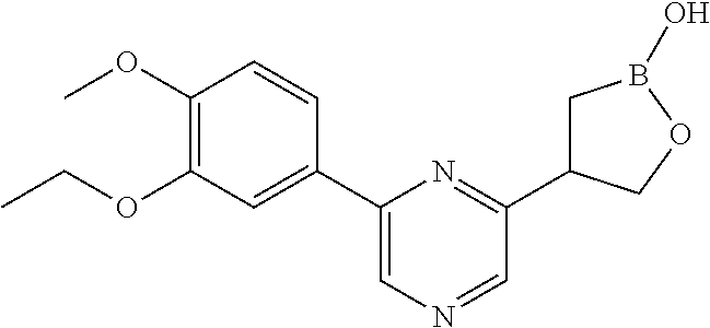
C1(OC)=C(OCC)C=C(C2=CN=CC(C3CB(O)OC3)=N2)C=C1
